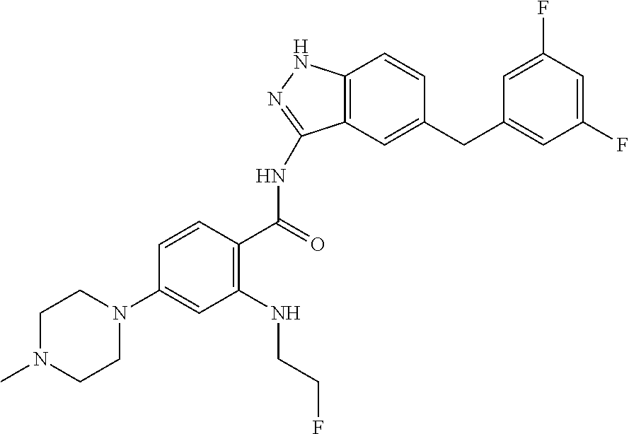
C1N(C)CCN(C2=CC(NCCF)=C(C(=O)NC3=NNC4=C3C=C(CC3=CC(F)=CC(F)=C3)C=C4)C=C2)C1
